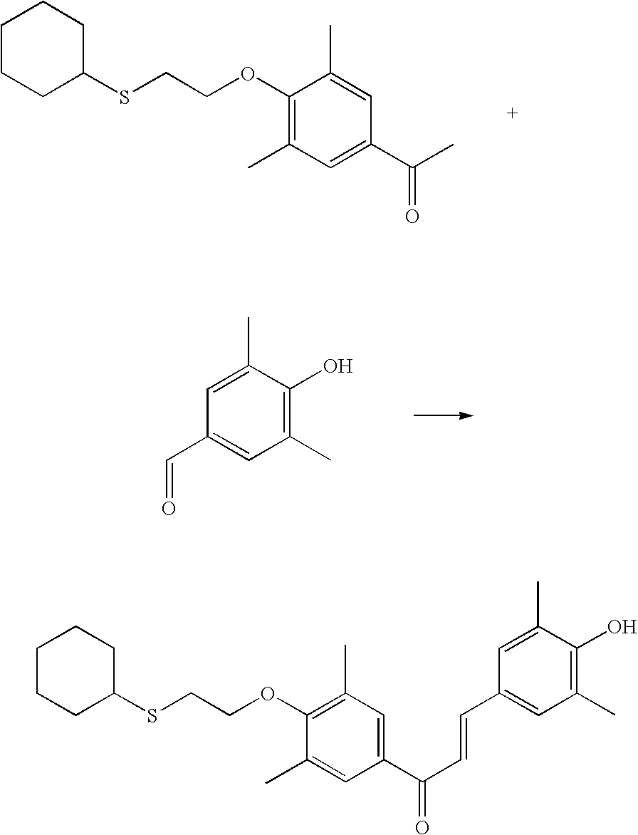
C1CCC(SCCOC2=C(C)C=C(C(C)=O)C=C2C)CC1.C1(C=O)=CC(C)=C(O)C(C)=C1.C1CCC(SCCOC2=C(C)C=C(C(=O)C=CC3=CC(C)=C(O)C(C)=C3)C=C2C)CC1
